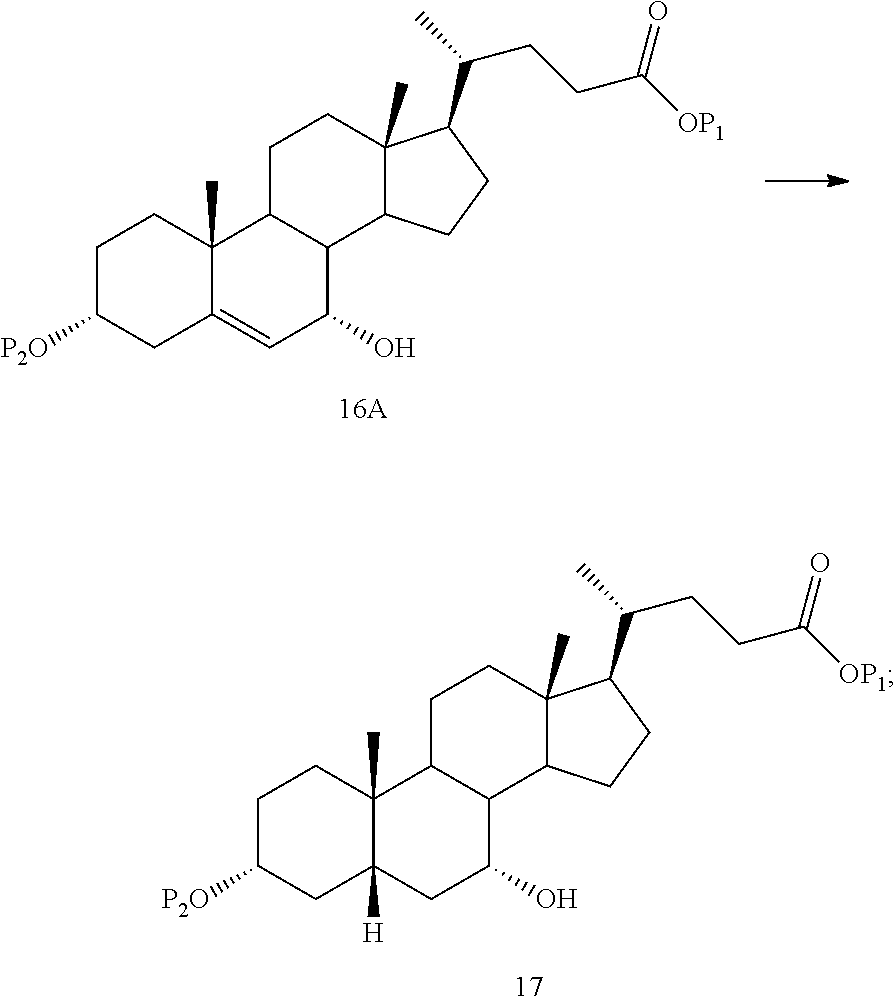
C1C([P2O])CC2=CC(O)C3C(C2(C)C1)CCC1(C)C3CCC1C(CCC([OP1])=O)C.C1C([P2O])CC2([H])C(C)(C1)C1C(C(O)C2)C2C(C)(CC1)C(C(CCC([OP1])=O)C)CC2
